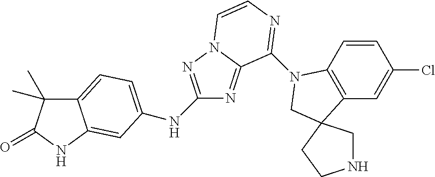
C12=CC=C(NC3=NN4C(=N3)C(N3C5=C(C=C(Cl)C=C5)C5(C3)CNCC5)=NC=C4)C=C1NC(=O)C2(C)C
